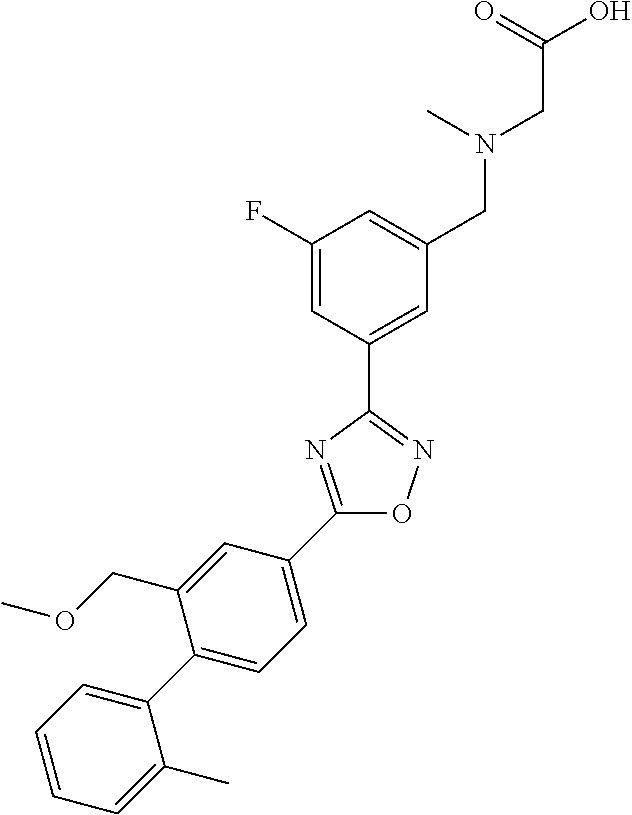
C1(F)=CC(C2=NOC(C3=CC=C(C4=CC=CC=C4C)C(COC)=C3)=N2)=CC(CN(CC(O)=O)C)=C1
